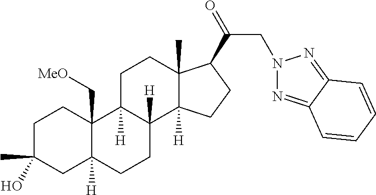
C1C(C)(O)CC2([H])C(C[MeO])(C1)C1([H])C([H])(CC2)C2([H])C(C)(CC1)C(C(=O)CN1N=C3C(=N1)C=CC=C3)CC2
